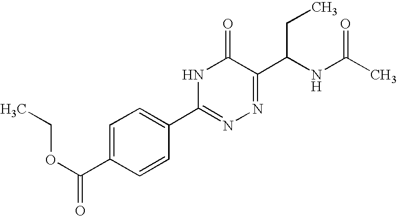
C1=C(C(OCC)=O)C=CC(C2=NN=C(C(NC(C)=O)CC)C(=O)N2)=C1
